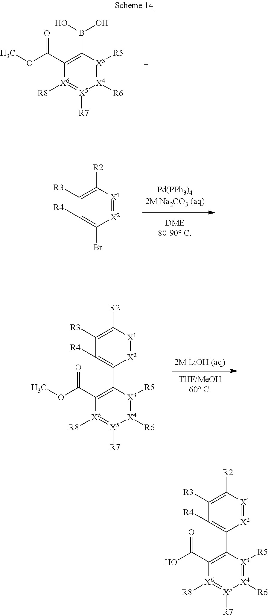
C1([R4])=C(Br)[X2]=[X1]C([R2])=C1[R3].C1(B(O)O)=C(C(=O)OC)[X6]([R8])=[X5]([R7])[X4]([R6])=[X3]1[R5].C1([R4])=C(C2=C(C(=O)OC)[X6]([R8])=[X5]([R7])[X4]([R6])=[X3]2[R5])[X2]=[X1]C([R2])=C1[R3].C1([R4])=C(C2=C(C(=O)O)[X6]([R8])=[X5]([R7])[X4]([R6])=[X3]2[R5])[X2]=[X1]C([R2])=C1[R3]
